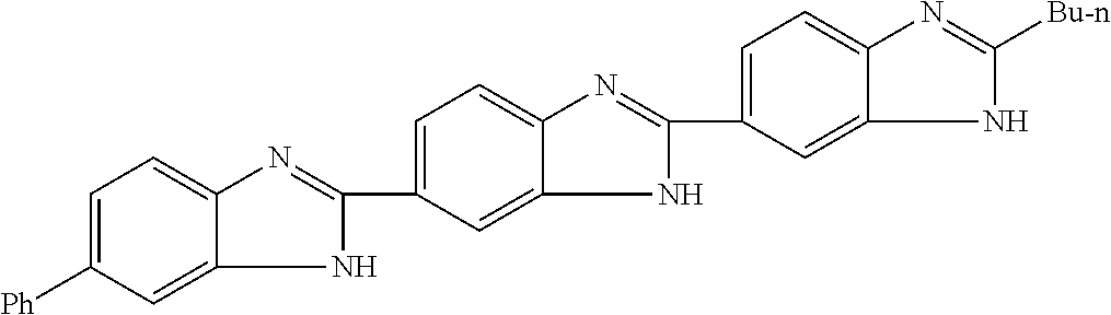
C1(C2=CC=C3N=C([Bu-n])NC3=C2)=NC2=CC=C(C3=NC4=CC=C([Ph])C=C4N3)C=C2N1
